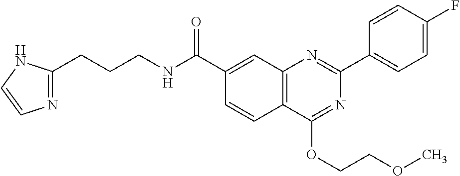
C1(C(NCCCC2=NC=CN2)=O)=CC2=C(C=C1)C(OCCOC)=NC(C1=CC=C(F)C=C1)=N2
